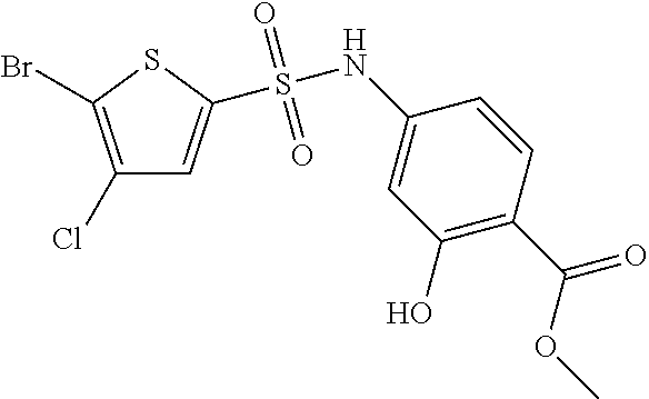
S(NC1=CC(O)=C(C(=O)OC)C=C1)(=O)(=O)C1=CC(Cl)=C(Br)S1
